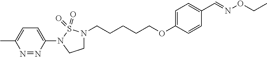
N1(C2=CC=C(C)N=N2)CCN(CCCCCOC2=CC=C(C=NOCC)C=C2)S1(=O)=O
